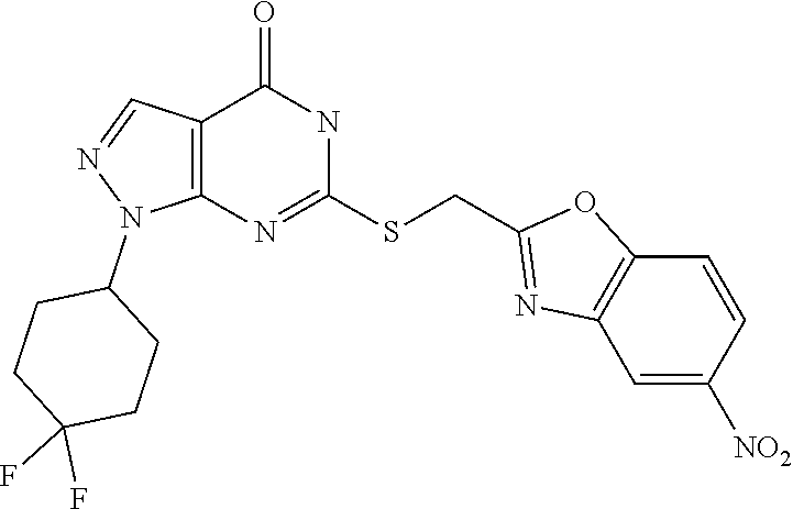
N1=C(SCC2=NC3=C(O2)C=CC([NO2])=C3)NC(=O)C2=C1N(C1CCC(F)(F)CC1)N=C2
